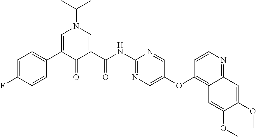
C1=C(F)C=CC(C2=CN(C(C)C)C=C(C(NC3=NC=C(OC4=C5C(=NC=C4)C=C(OC)C(OC)=C5)C=N3)=O)C2=O)=C1
